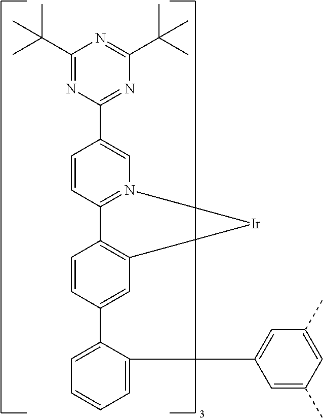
C1=C(C2=CC3=C(C=C2)C2=N(C=C(C4=NC(C(C)(C)C)=NC(C(C)(C)C)=N4)C=C2)[Ir]3)C(C2=CC(C)=CC(C)=C2)=CC=C1
